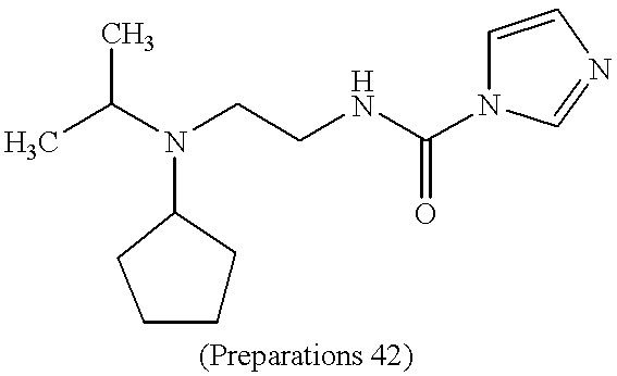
CC(N(CCNC(=O)N1C=CN=C1)C1CCCC1)C
